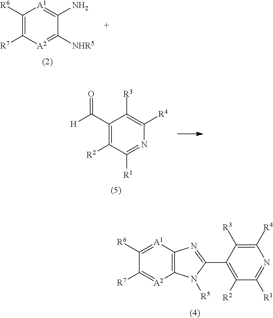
C1([R6])=C([R7])[A2]=C([NHR5])C(N)=[A1]1.C1(C([H])=O)=C([R2])C([R1])=NC([R4])=C1[R3].C1([R6])=[A1]C2=C([A2]=C1[R7])N([R5])C(C1=C([R2])C([R1])=NC([R4])=C1[R3])=N2
